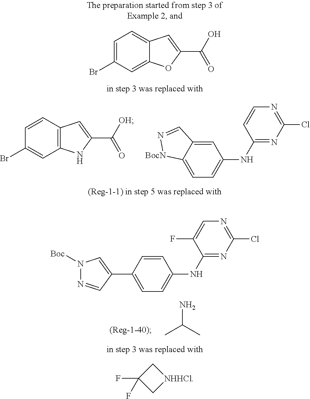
C12=C(C=CC(Br)=C1)C=C(C([OH])=O)N2.C1=C2C(=CC=C1NC1=NC(Cl)=NC=C1)[BocN]N=C2.NC(C)C.C12=CC(Br)=CC=C1C=C(C(O)=O)O2.C1C(F)(F)C[NHHCl]1.C1=CC(C2=CN([Boc])N=C2)=CC=C1NC1=NC(Cl)=NC=C1F
